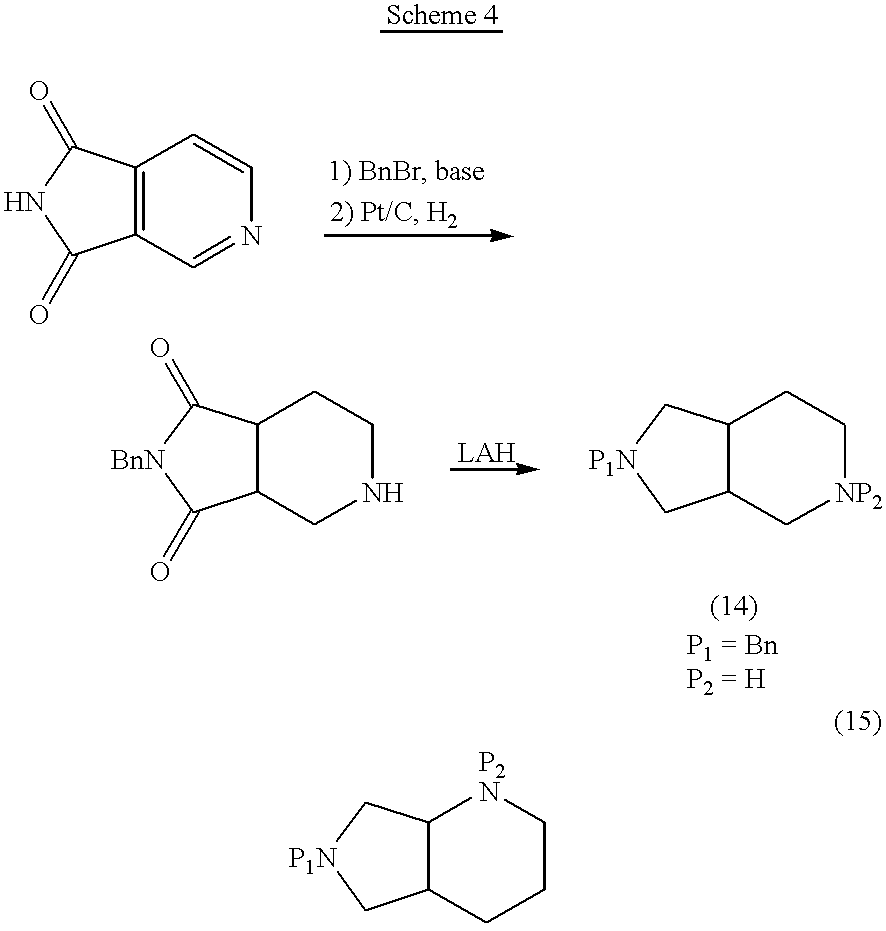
C12=C(C=NC=C1)C(=O)NC2=O.C12C(CNCC1)C(=O)[BnN]C2=O.C12C(C[NP2]CC1)C[P1N]C2.C12C(CCC[P2N]1)C[P1N]C2
